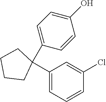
C1(C2(C3=CC=C(O)C=C3)CCCC2)=CC=CC(Cl)=C1
